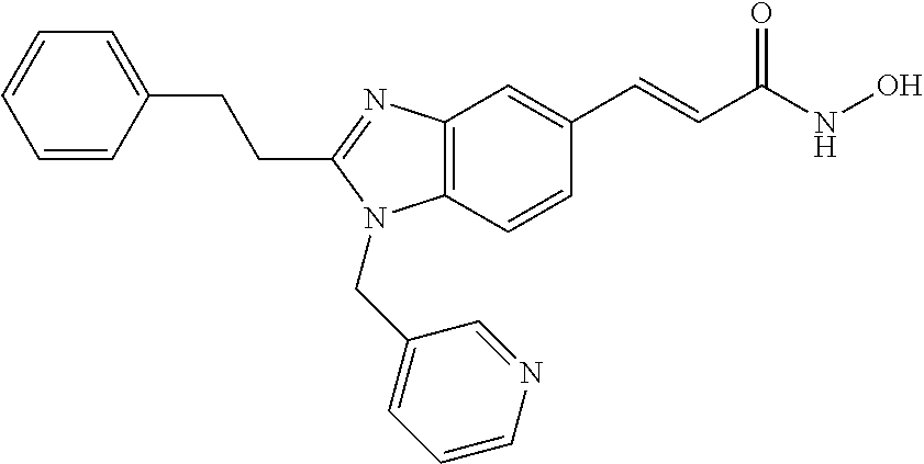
C1=CC(CCC2=NC3=C(N2CC2=CC=CN=C2)C=CC(C=CC(NO)=O)=C3)=CC=C1
